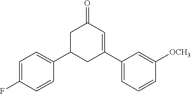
C1(C2CC(C3=CC=CC([OCH3])=C3)=CC(=O)C2)=CC=C(F)C=C1
